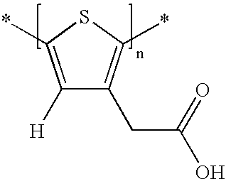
C1([H])=C(*)SC(*)=C1CC(O)=O
